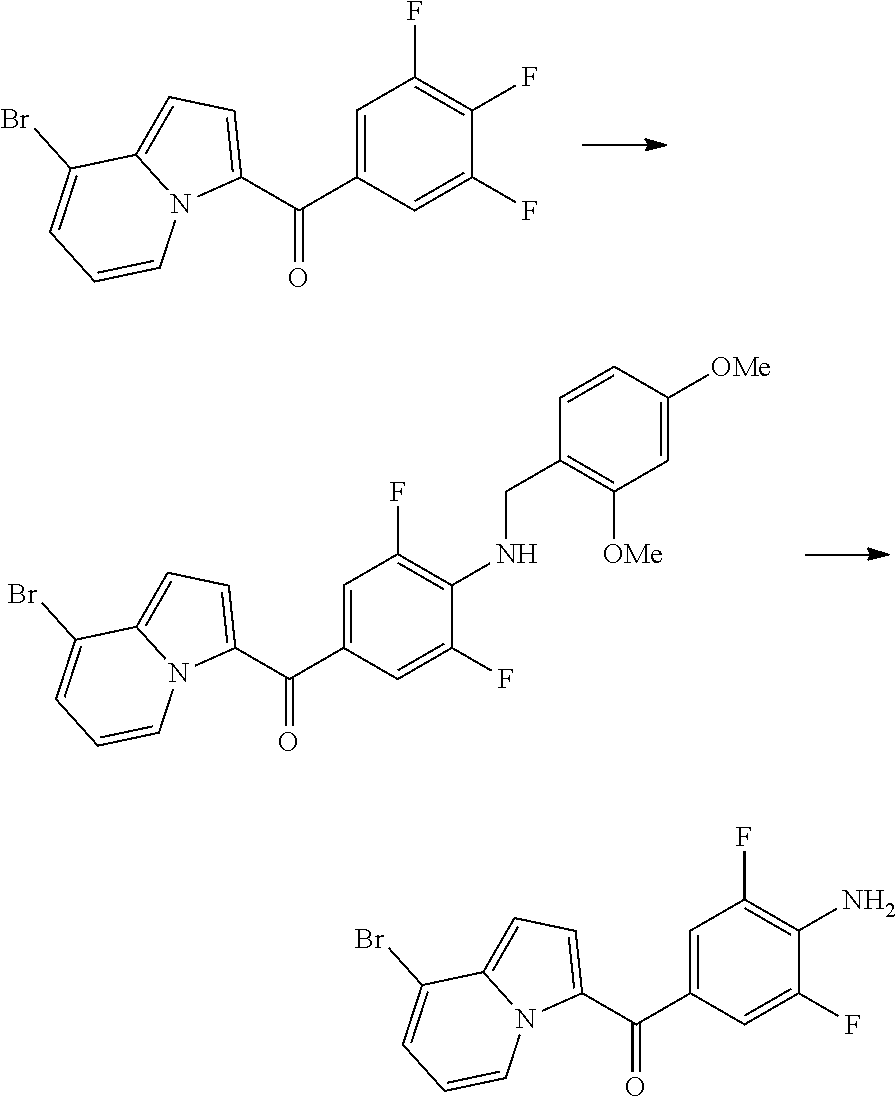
C1=C(C(C2=CC=C3N2C=CC=C3Br)=O)C=C(F)C(F)=C1F.C1=C(C(C2=CC=C3N2C=CC=C3Br)=O)C=C(F)C(NCC2=C([OMe])C=C([OMe])C=C2)=C1F.C1=C(C(C2=CC=C3N2C=CC=C3Br)=O)C=C(F)C(N)=C1F
